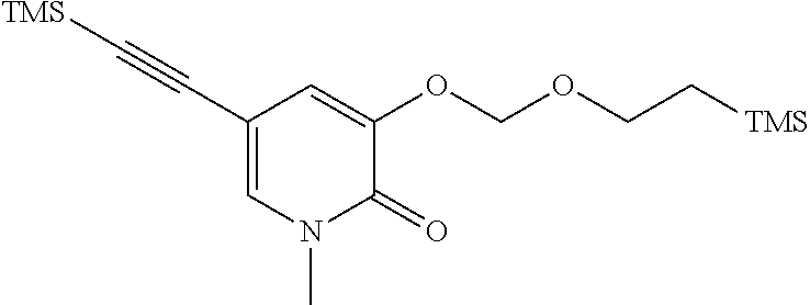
C1(C#C[TMS])=CN(C)C(=O)C(OCOCC[TMS])=C1
